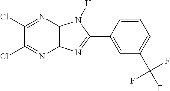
C1=CC(C2=NC3=C(N2[H])N=C(Cl)C(Cl)=N3)=CC(C(F)(F)F)=C1
